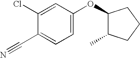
C1=C(OC2C(C)CCC2)C=C(Cl)C(C#N)=C1
